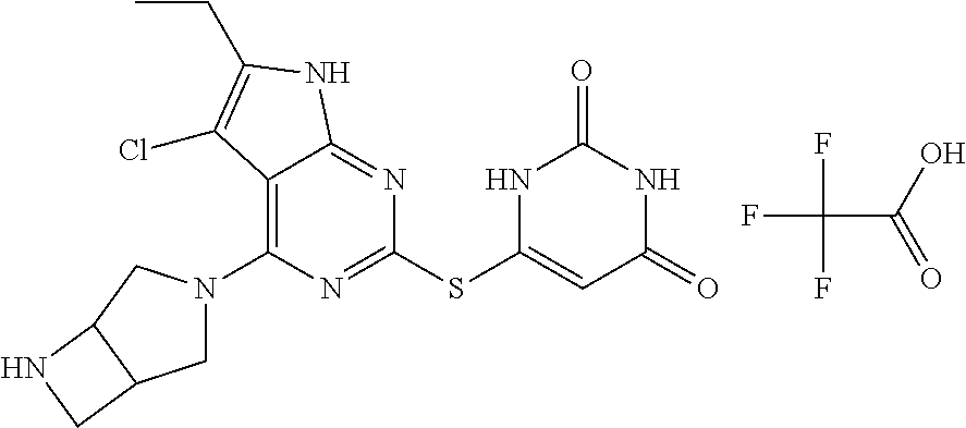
FC(C(O)=O)(F)F.O=C1NC(SC2=NC(N3CC4C(C3)NC4)=C3C(=N2)NC(CC)=C3Cl)=CC(=O)N1
